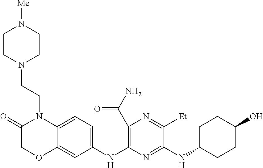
C1(C(N)=O)=C(NC2=CC=C3C(=C2)OCC(=O)N3CCN2CCN([Me])CC2)N=C(NC2CCC(O)CC2)C([Et])=N1
